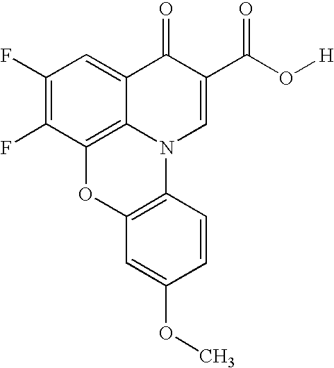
C1(F)=C(F)C2=C3C(=C1)C(=O)C(C(O[H])=O)=CN3C1=C(O2)C=C(OC)C=C1
